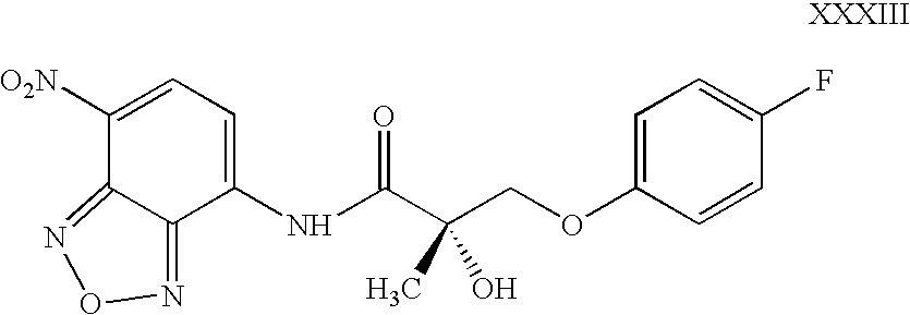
C1(NC(C(COC2=CC=C(F)C=C2)(C)O)=O)=CC=C([O2N])C2=NON=C12
